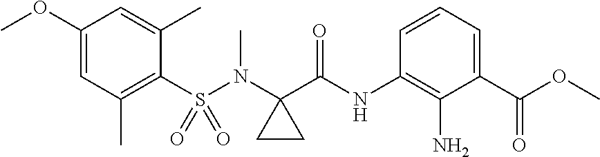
C1(S(N(C2(C(NC3=C(N)C(C(OC)=O)=CC=C3)=O)CC2)C)(=O)=O)=C(C)C=C(OC)C=C1C
